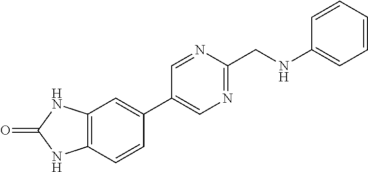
C1(NCC2=NC=C(C3=CC4=C(C=C3)NC(=O)N4)C=N2)=CC=CC=C1
